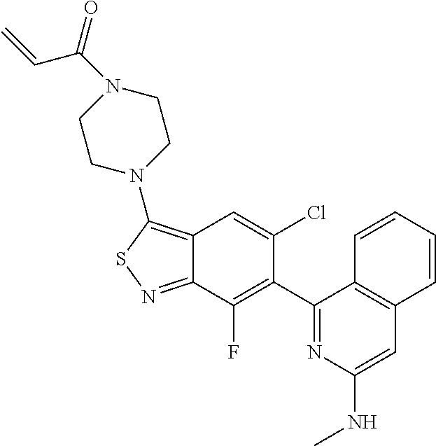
C12=C(N3CCN(C(=O)C=C)CC3)SN=C1C(F)=C(C1=NC(NC)=CC3=C1C=CC=C3)C(Cl)=C2
